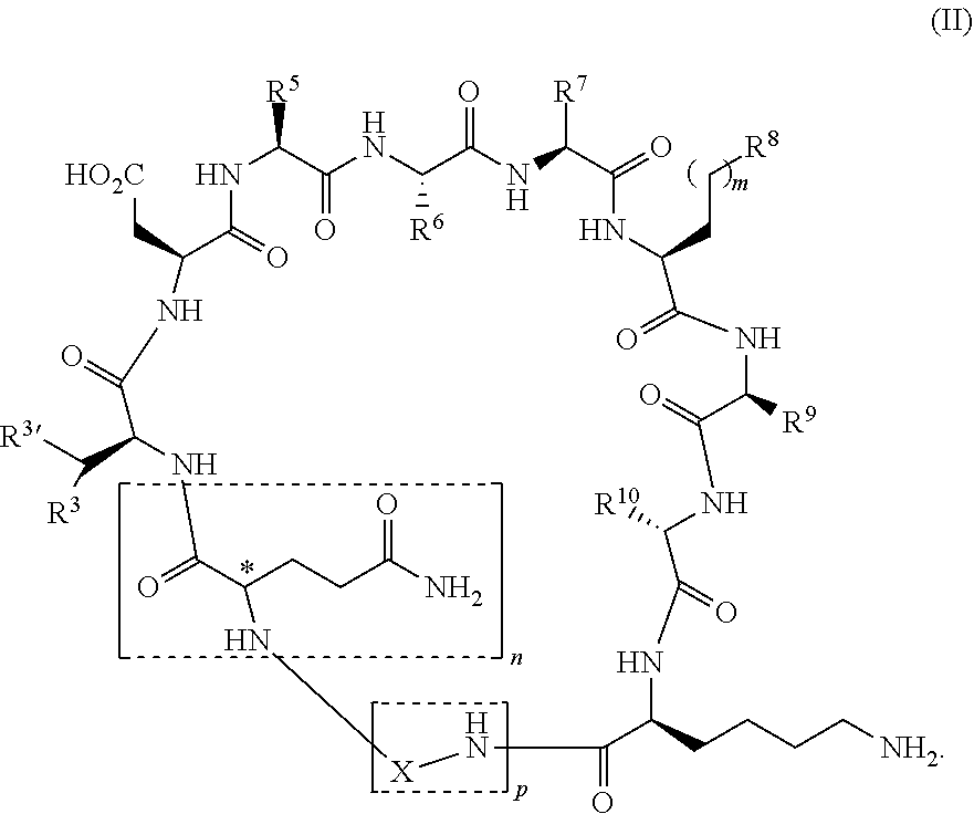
N1C([R5])C(=O)NC([R6])C(=O)NC([R7])C(=O)NC(CC[R8])C(=O)NC([R9])C(=O)NC([R10])C(=O)NC(CCCC[NH2])C(=O)N[X]NC(CCC(N)=O)C(=O)NC(C([R3])[R3])C(=O)NC(C[HO2C])C1=O
